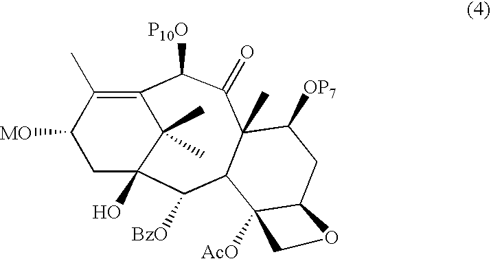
C1(C)=C2C(C)(C)C(O)(CC1[MO])C([BzO])C1C(C)(C(=O)C2[P10O])C([OP7])CC2C1([AcO])CO2
